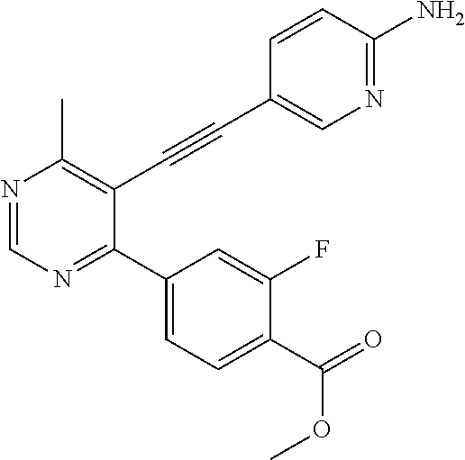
N1=CN=C(C2=CC=C(C(=O)OC)C(F)=C2)C(C#CC2=CN=C(N)C=C2)=C1C
